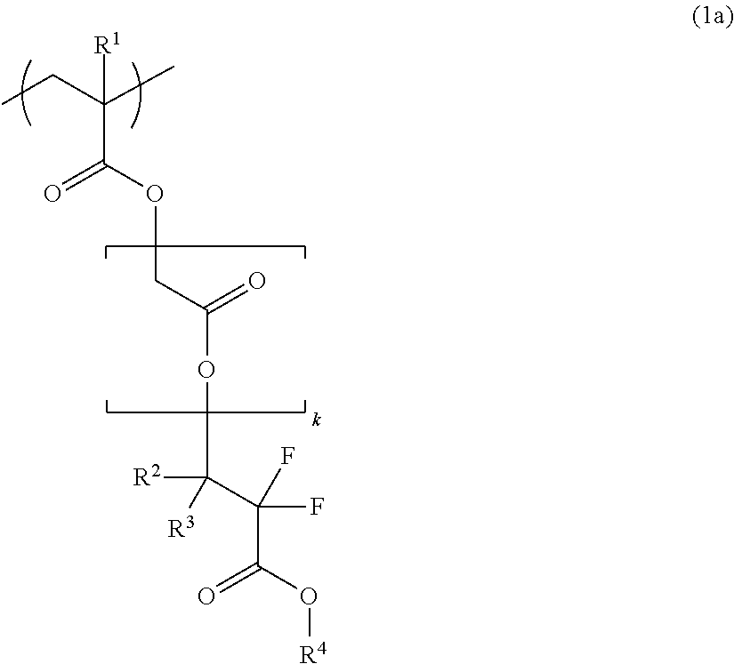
O(C(C(C(=O)O[R4])(F)F)([R2])[R3])C(=O)COC(=O)C(C)(CC)[R1]
